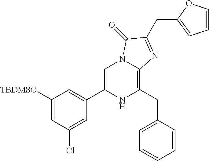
C1([TBDMSO])=CC(Cl)=CC(C2=CN3C(=C(CC4=CC=CC=C4)N2)N=C(CC2=CC=CO2)C3=O)=C1
